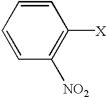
C1=CC=CC([NO2])=C1[X]
